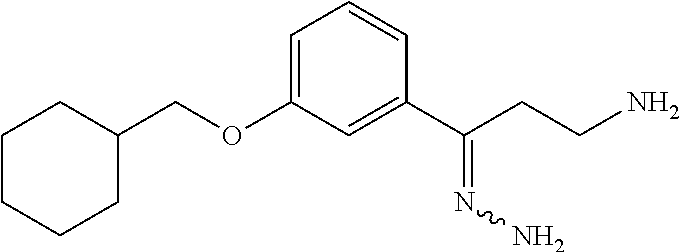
C1CCCC(COC2=CC=CC(C(CCN)=NN)=C2)C1
